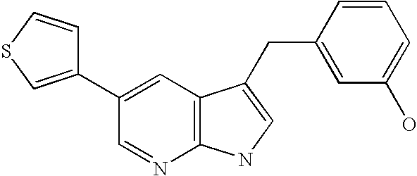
C1(C2=CSC=C2)=CC2=C(N=C1)NC=C2CC1=CC(O)=CC=C1
